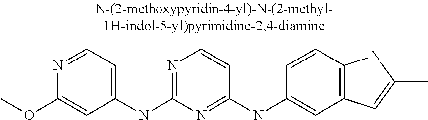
N1=CC=C(NC2=NC=CC(NC3=CC4=C(C=C3)NC(C)=C4)=N2)C=C1OC
